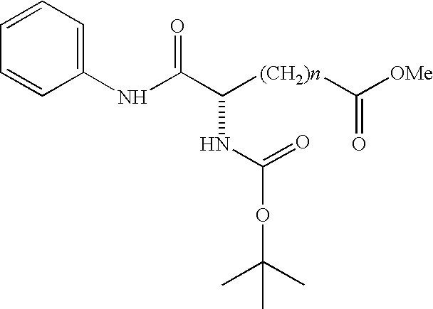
C1(NC(C([(CH2)n]C([OMe])=O)NC(OC(C)(C)C)=O)=O)=CC=CC=C1
